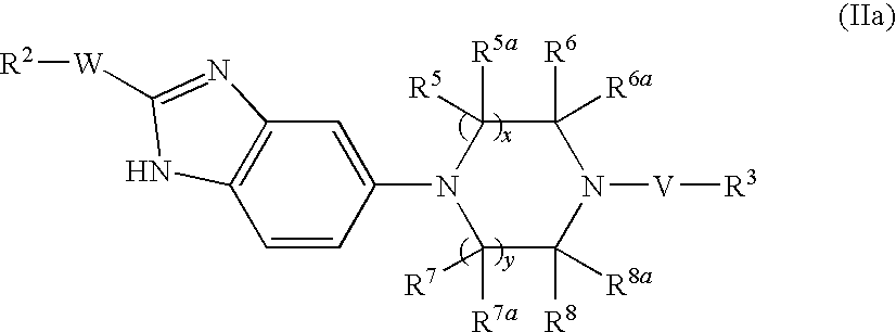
C1(N2C([R7a])([R7])C([R8])([R8a])N([V][R3])C([R6])([R6a])C2([R5a])[R5])=CC2=C(C=C1)NC([W][R2])=N2
